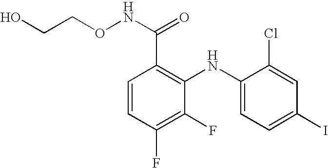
C1=CC(F)=C(F)C(NC2=CC=C(I)C=C2Cl)=C1C(NOCCO)=O
